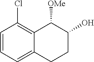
C1=CC=C2C(=C1Cl)C([OMe])C(O)CC2
